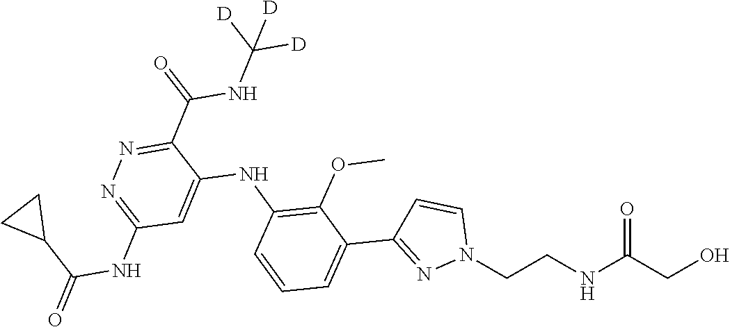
OCC(NCCN1C=CC(C2=CC=CC(NC3=CC(NC(C4CC4)=O)=NN=C3C(NC([D])([D])[D])=O)=C2OC)=N1)=O
